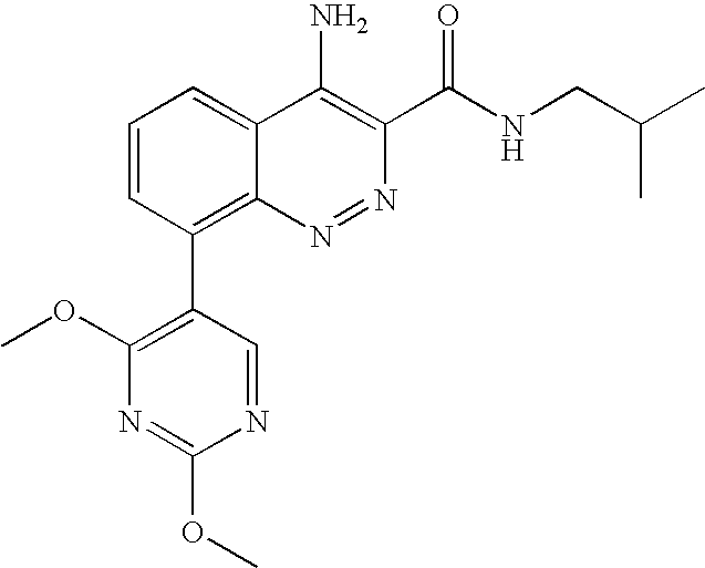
C1=CC(C2=C(OC)N=C(OC)N=C2)=C2C(=C1)C(N)=C(C(NCC(C)C)=O)N=N2
